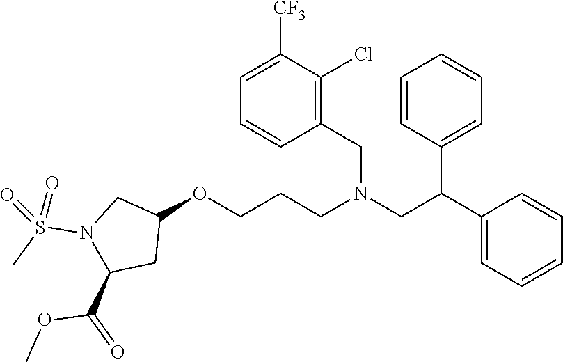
O(CCCN(CC(C1=CC=CC=C1)C1=CC=CC=C1)CC1=C(Cl)C([CF3])=CC=C1)C1CN(S(C)(=O)=O)C(C(=O)OC)C1
